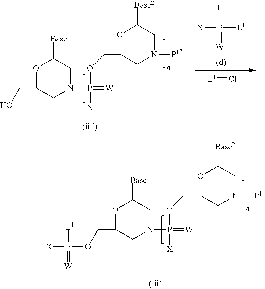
[X]P([L1])(=[W])[L1].O1C(CO)CN(P(=[W])([X])OCC2OC([Base2])CN([P1])C2)CC1[Base1].[L1]=Cl.O1C(COP([X])(=[W])[L1])CN(P(=[W])([X])OCC2OC([Base2])CN([P1])C2)CC1[Base1]
